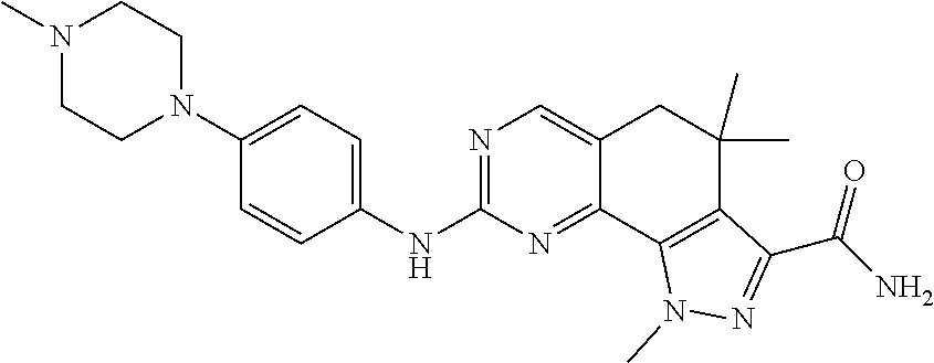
N1(C)CCN(C2=CC=C(NC3=NC=C4C(=N3)C3=C(C(C)(C)C4)C(C(N)=O)=NN3C)C=C2)CC1
